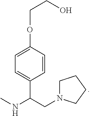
C1N(CC(NC)C2=CC=C(OCCO)C=C2)CCC1
